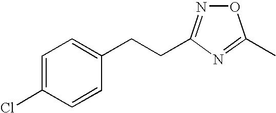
C1=C(Cl)C=CC(CCC2=NOC(C)=N2)=C1
